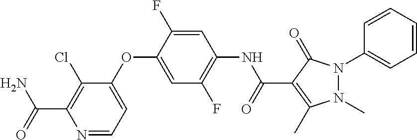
C1(OC2=CC(F)=C(NC(C3=C(C)N(C)N(C4=CC=CC=C4)C3=O)=O)C=C2F)=CC=NC(C(N)=O)=C1Cl
